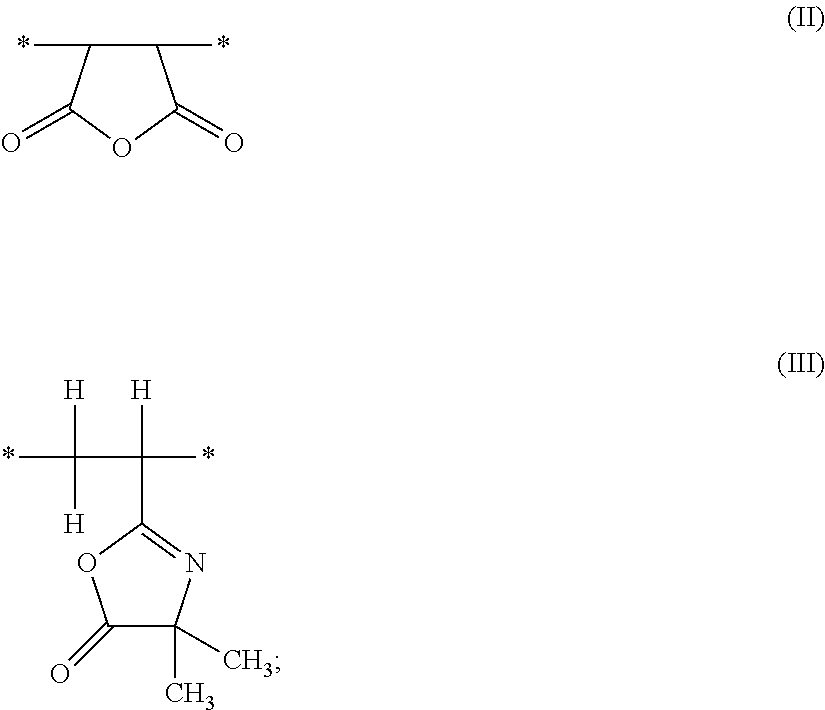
C1(*)C(*)C(=O)OC1=O.C1(C([H])(*)C(*)([H])[H])=NC(C)(C)C(=O)O1
